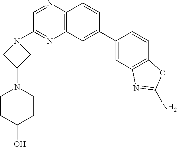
C12=C(C=C(C3=CC4=C(C=C3)OC(N)=N4)C=C1)N=C(N1CC(N3CCC(O)CC3)C1)C=N2
